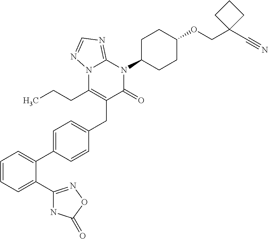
C1=CC=C(C2=NOC(=O)N2)C(C2=CC=C(CC3=C(CCC)N4C(=NC=N4)N(C4CCC(OCC5(C#N)CCC5)CC4)C3=O)C=C2)=C1
